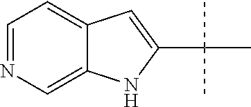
C1=NC=C2C(=C1)C=C(C(C)(C)C)N2
